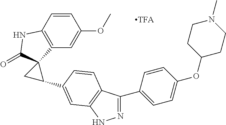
C1=CC2=C(C=C1OC)C1(C(=O)N2)CC1C1=CC2=C(C(C3=CC=C(OC4CCN(C)CC4)C=C3)=NN2)C=C1
